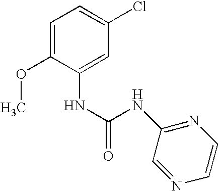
C1=C(OC)C(NC(=O)NC2=NC=CN=C2)=CC(Cl)=C1
